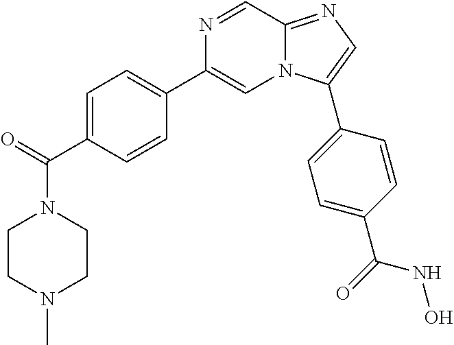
C1=C(C(=O)N2CCN(C)CC2)C=CC(C2=CN3C(=NC=C3C3=CC=C(C(=O)NO)C=C3)C=N2)=C1
